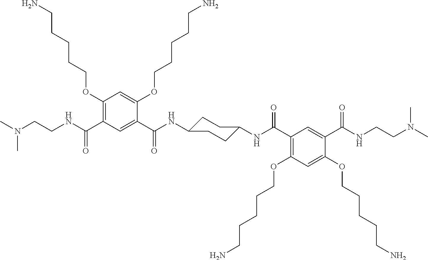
C1C(NC(C2=C(OCCCCCN)C=C(OCCCCCN)C(C(NCCN(C)C)=O)=C2)=O)CCC(NC(C2=CC(C(NCCN(C)C)=O)=C(OCCCCCN)C=C2OCCCCCN)=O)C1
